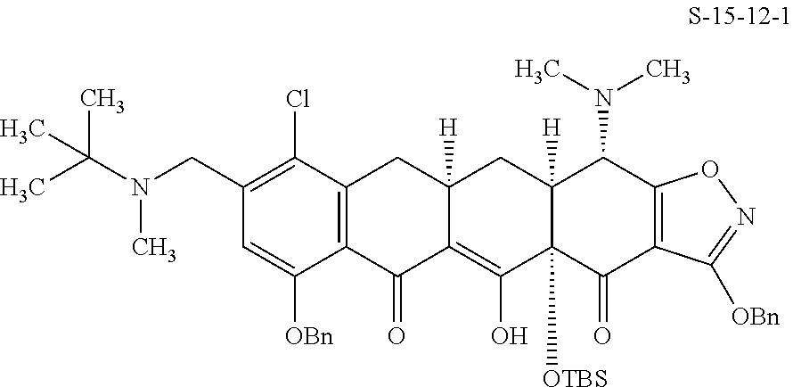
C12=C(C(=O)C3=C(O)C4([OTBS])C([H])(CC3([H])C1)C(N(C)C)C1=C(C4=O)C([OBn])=NO1)C([OBn])=CC(CN(C)C(C)(C)C)=C2Cl
